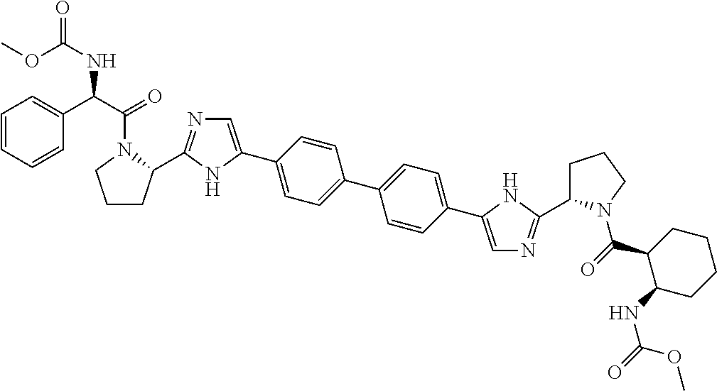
C1CC(C2=NC=C(C3=CC=C(C4=CC=C(C5=CN=C(C6CCCN6C(C6C(NC(OC)=O)CCCC6)=O)N5)C=C4)C=C3)N2)N(C(C(C2=CC=CC=C2)NC(=O)OC)=O)C1
